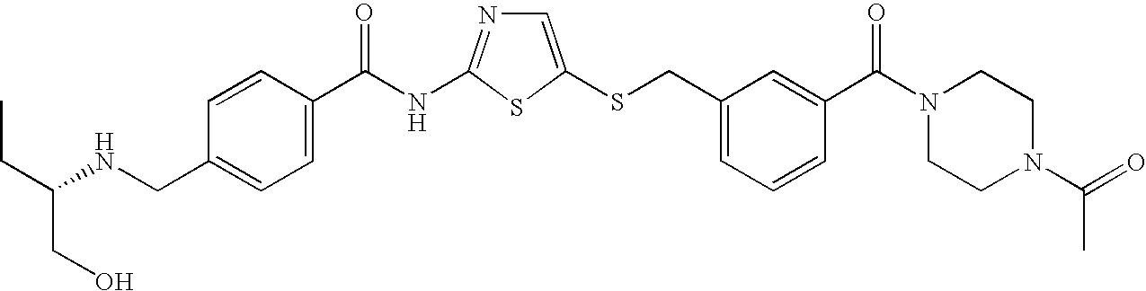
C1=C(SCC2=CC=CC(C(N3CCN(C(=O)C)CC3)=O)=C2)SC(NC(=O)C2=CC=C(CNC(CC)CO)C=C2)=N1
